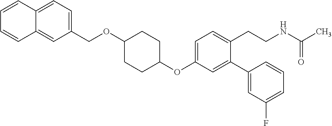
C1=C(OC2CCC(OCC3=CC=C4C(=C3)C=CC=C4)CC2)C=C(C2=CC(F)=CC=C2)C(CCNC(C)=O)=C1
